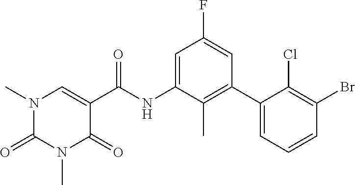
CN1C(=O)N(C)C=C(C(=O)NC2=CC(F)=CC(C3=CC=CC(Br)=C3Cl)=C2C)C1=O
